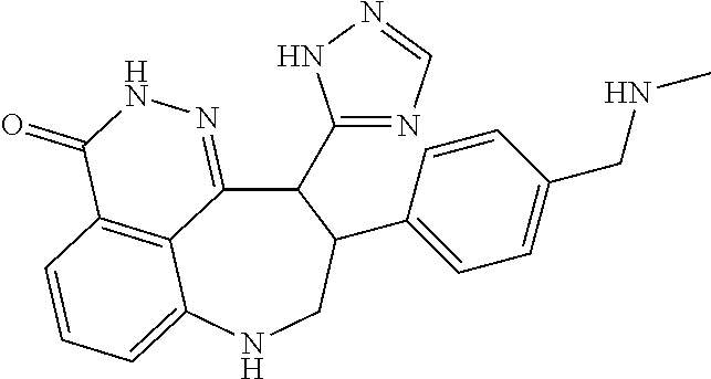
C12=C3C=CC=C1NCC(C1=CC=C(CNC)C=C1)C(C1=NC=NN1)C2=NNC3=O
